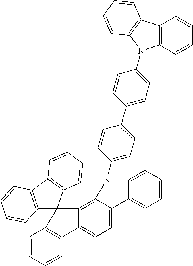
C12=C(C3=C(C=CC=C3)C13C1=C4C(=CC=C1C1=C3C=CC=C1)C1=CC=CC=C1N4C1=CC=C(C3=CC=C(N4C5=C(C=CC=C5)C5=C4C=CC=C5)C=C3)C=C1)C=CC=C2
